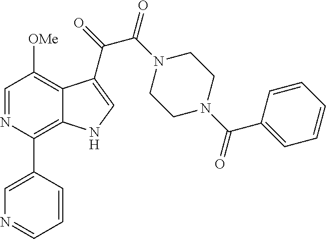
N1=CC=CC(C2=C3C(=C([OMe])C=N2)C(C(=O)C(N2CCN(C(C4=CC=CC=C4)=O)CC2)=O)=CN3)=C1
